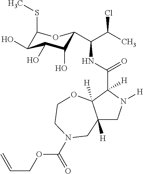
C12([H])CN([H])C(C(NC(C(C)Cl)C3C(O)C(O)C(O)C(SC)O3)=O)([H])C1([H])OCCN(C(OCC=C)=O)C2
